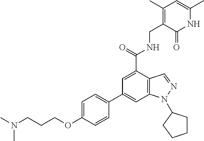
C1=C(OCCCN(C)C)C=CC(C2=CC3=C(C(C(=O)NCC4=C(C)C=C(C)NC4=O)=C2)C=NN3C2CCCC2)=C1
